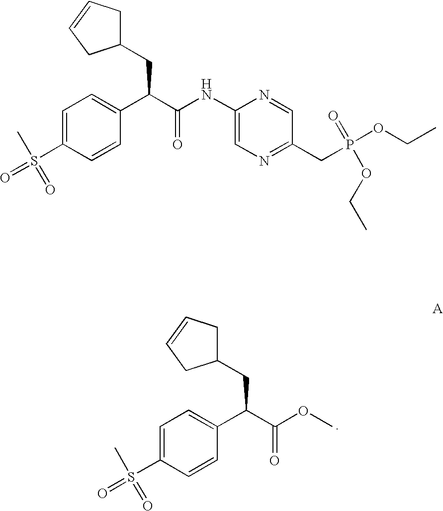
C1=C(S(=O)(=O)C)C=CC(C(C(OC)=O)CC2CC=CC2)=C1.C1=C(S(=O)(C)=O)C=CC(C(C(NC2=CN=C(CP(OCC)(=O)OCC)C=N2)=O)CC2CC=CC2)=C1
